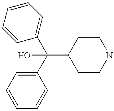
C1(C(O)(C2CCNCC2)C2=CC=CC=C2)=CC=CC=C1
